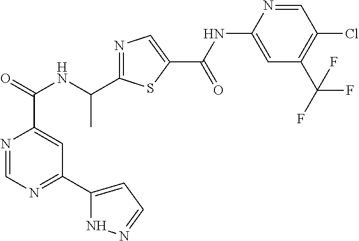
N1=CN=C(C2=CC=NN2)C=C1C(NC(C1=NC=C(C(=O)NC2=CC(C(F)(F)F)=C(Cl)C=N2)S1)C)=O
